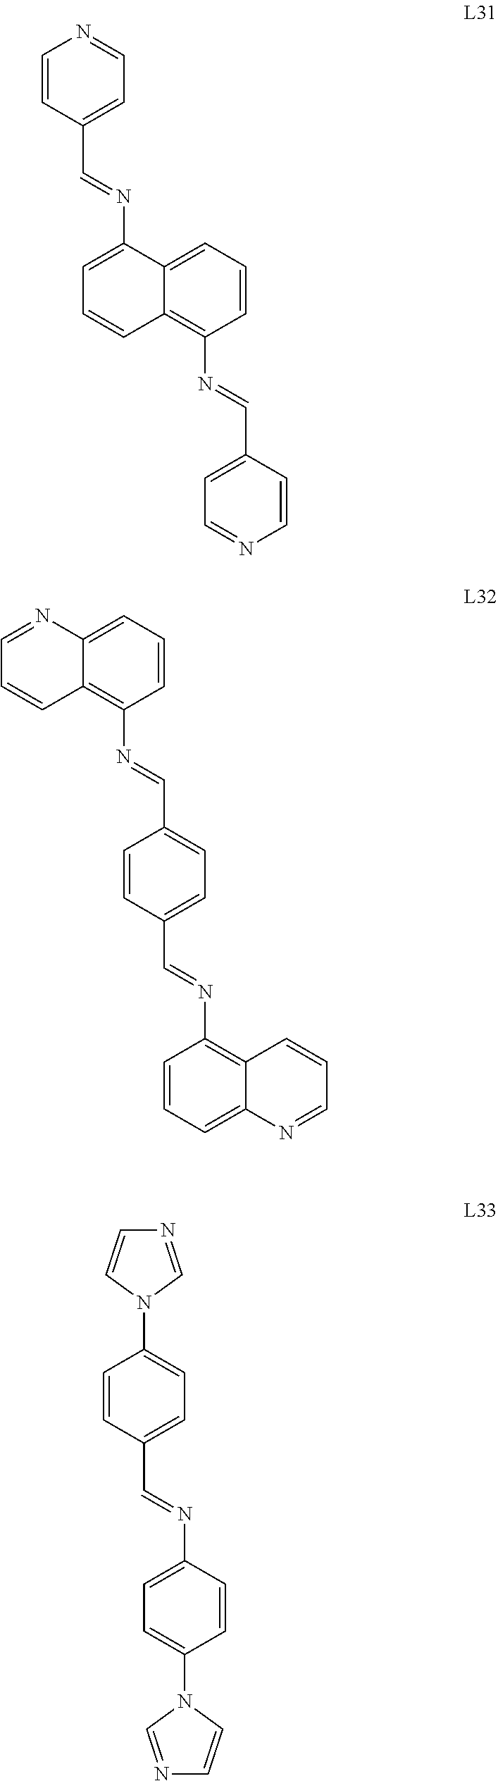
N1=CC=C(C=NC2=CC=CC3=C(N=CC4=CC=NC=C4)C=CC=C23)C=C1.C1=C2C(=C(N=CC3=CC=C(C=NC4=C5C(=CC=C4)N=CC=C5)C=C3)C=C1)C=CC=N2.C1(N2C=NC=C2)=CC=C(C=NC2=CC=C(N3C=NC=C3)C=C2)C=C1
